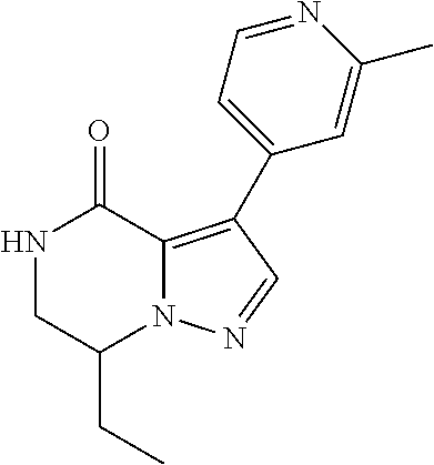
N1CC(CC)N2C(=C(C3=CC=NC(C)=C3)C=N2)C1=O
